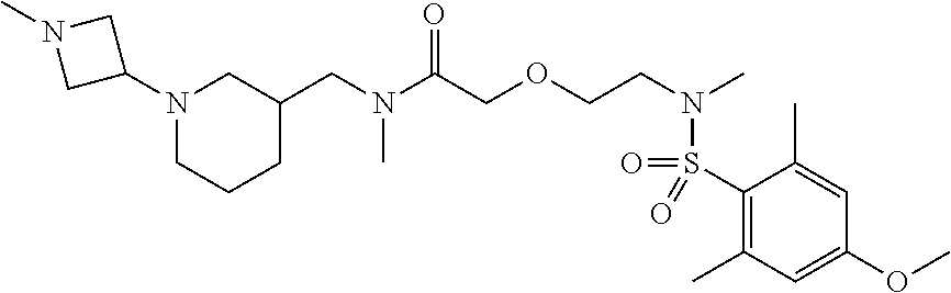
C1C(N2CCCC(CN(C(COCCN(C)S(=O)(=O)C3=C(C)C=C(OC)C=C3C)=O)C)C2)CN1C
